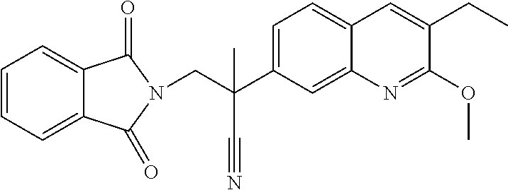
C1=C(C(C)(C#N)CN2C(=O)C3=CC=CC=C3C2=O)C=C2C(=C1)C=C(CC)C(OC)=N2
